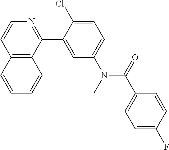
C12=C(C(C3=CC(N(C(C4=CC=C(F)C=C4)=O)C)=CC=C3Cl)=NC=C1)C=CC=C2
